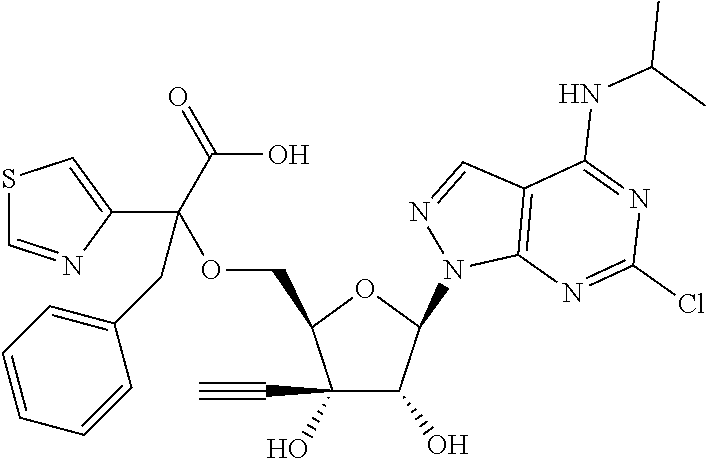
C1(C#C)(O)C(O)C(N2C3=C(C=N2)C(NC(C)C)=NC(Cl)=N3)OC1COC(C1=CSC=N1)(C(O)=O)CC1=CC=CC=C1
